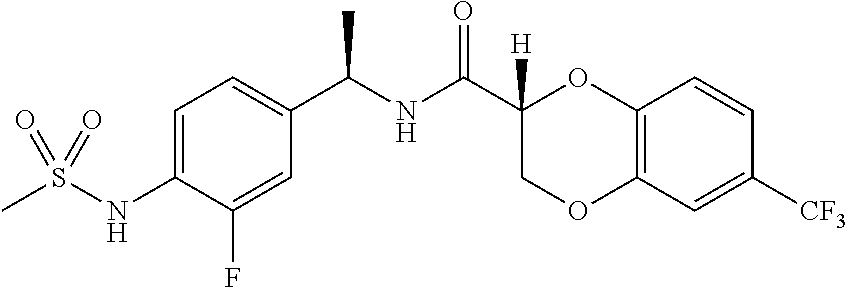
C1=C(NS(C)(=O)=O)C(F)=CC(C(NC(C2([H])COC3=C(O2)C=CC([CF3])=C3)=O)C)=C1
